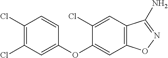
C1(Cl)=C(Cl)C=C(OC2=CC3=C(C=C2Cl)C(N)=NO3)C=C1
